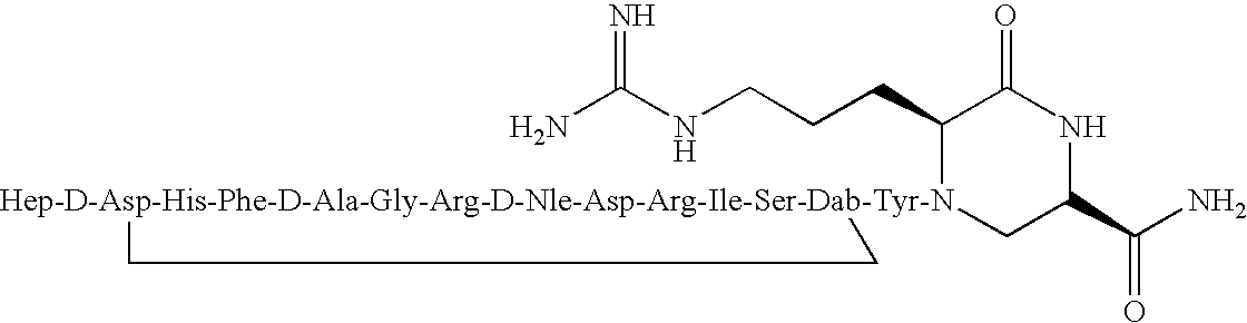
NC(NCCCC1[Hep-D-Asp-His-Phe-D-Ala-Gly-Arg-D-Nle-Asp-Arg-Ile-Ser-Dab-Tyr-N]2(CC(C(N)=O)NC1=O)CC2)=N
